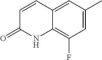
C12=CC(C)=CC(F)=C1NC(=O)C=C2
